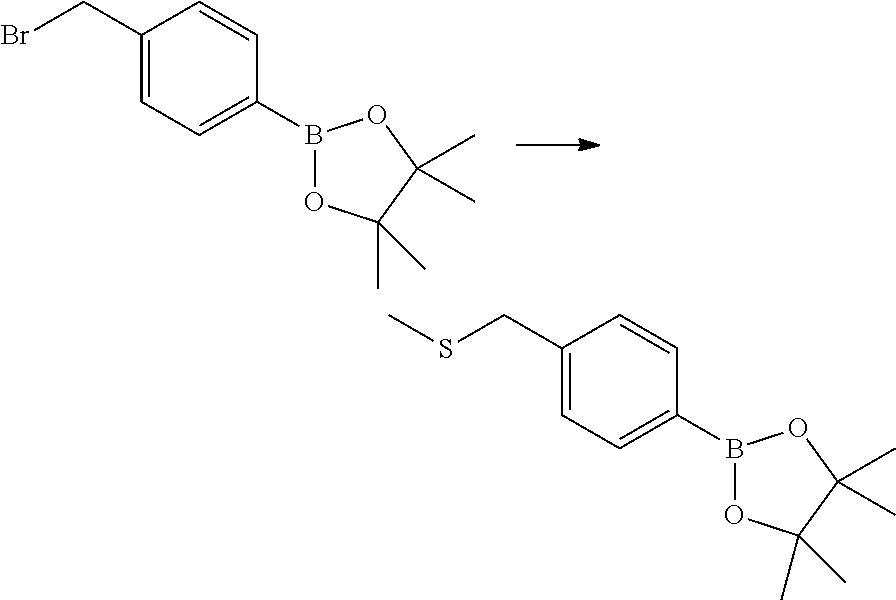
BrCC1=CC=C(B2OC(C)(C)C(C)(C)O2)C=C1.S(CC1=CC=C(B2OC(C)(C)C(C)(C)O2)C=C1)C
